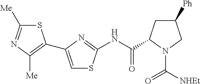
S1C([Me])=NC([Me])=C1C1=CSC(NC(=O)C2CC([Ph])CN2C([NHEt])=O)=N1
